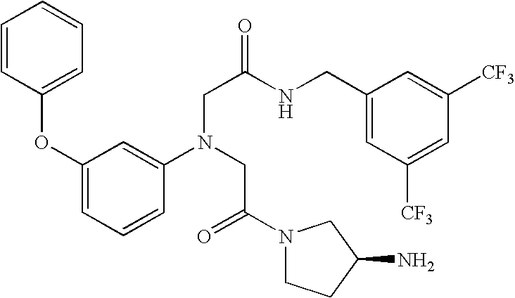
C1=CC(OC2=CC=CC(N(CC(N3CCC(N)C3)=O)CC(NCC3=CC([CF3])=CC([CF3])=C3)=O)=C2)=CC=C1
